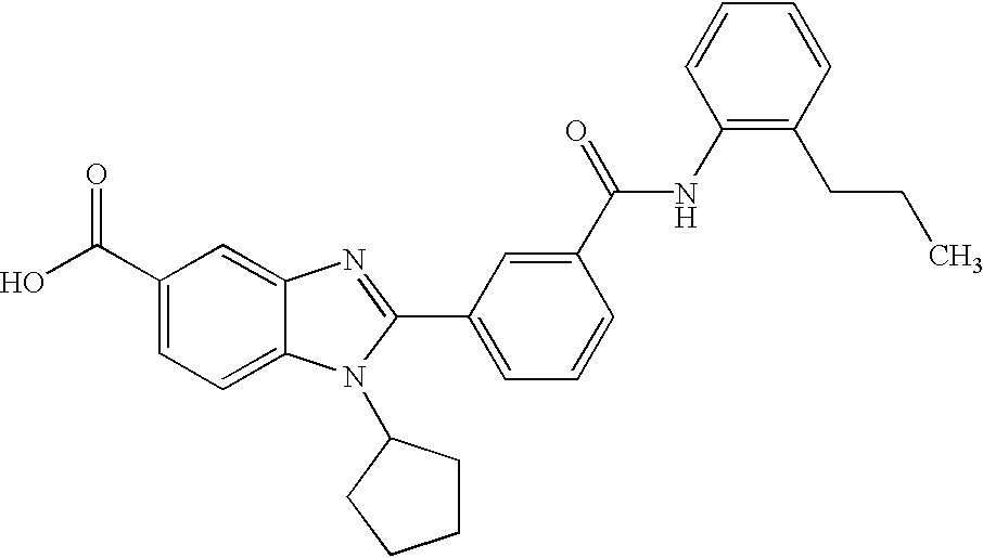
C1(C(O)=O)=CC=C2C(=C1)N=C(C1=CC=CC(C(=O)NC3=C(CCC)C=CC=C3)=C1)N2C1CCCC1
